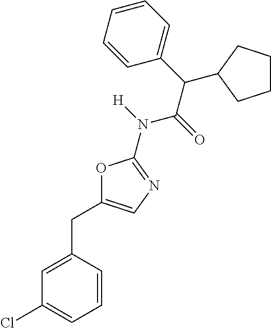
C1=CC(CC2=CN=C(N([H])C(=O)C(C3=CC=CC=C3)C3CCCC3)O2)=CC(Cl)=C1
